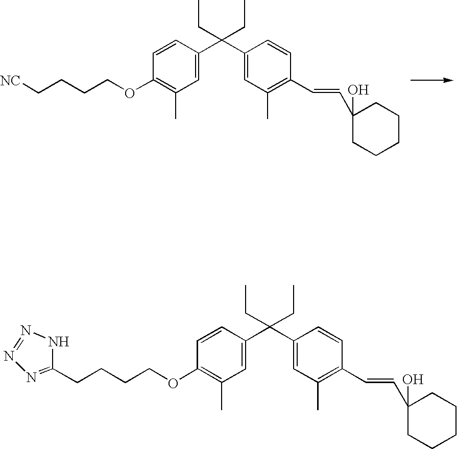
C1=CC(C(C2=CC(C)=C(C=CC3(O)CCCCC3)C=C2)(CC)CC)=CC(C)=C1OCCCC[NC].C1=CC(C(C2=CC(C)=C(C=CC3(O)CCCCC3)C=C2)(CC)CC)=CC(C)=C1OCCCCC1=NN=NN1
